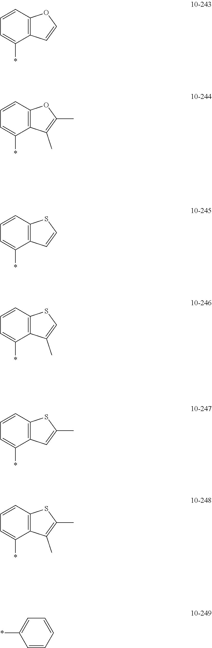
C12=C(C=CC=C1*)OC=C2.C12=C(C=CC=C1*)OC(C)=C2C.C12=C(C=CC=C1*)SC=C2.C12=C(C=CC=C1*)SC=C2C.C12=C(C=CC=C1*)SC(C)=C2.C12=C(C=CC=C1*)SC(C)=C2C.C1=CC=CC=C1*
